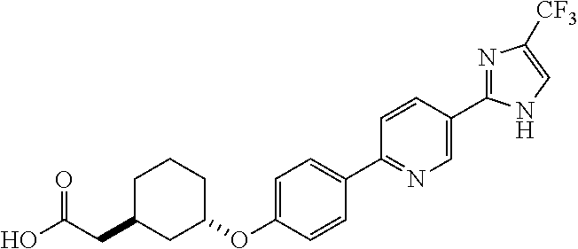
C1(OC2=CC=C(C3=NC=C(C4=NC([CF3])=CN4)C=C3)C=C2)CCCC(CC(O)=O)C1
